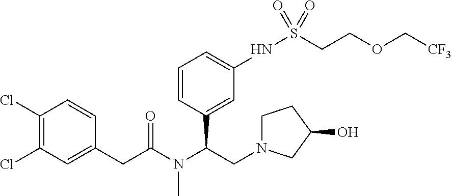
C1(CC(N(C(CN2CCC(O)C2)C2=CC(NS(CCOC[CF3])(=O)=O)=CC=C2)C)=O)=CC(Cl)=C(Cl)C=C1
